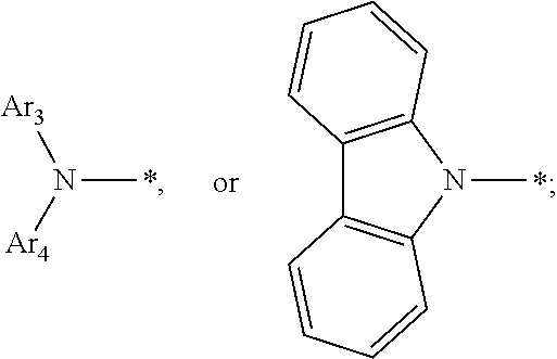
[Ar3]N([Ar4])C.C12=C(N(C)C3=C1C=CC=C3)C=CC=C2
